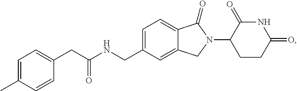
C1=C(CNC(CC2=CC=C(C)C=C2)=O)C=C2C(=C1)C(=O)N(C1CCC(=O)NC1=O)C2
